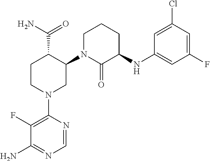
C1CN(C2=C(F)C(N)=NC=N2)CC(N2C(=O)C(NC3=CC(F)=CC(Cl)=C3)CCC2)C1C(N)=O
